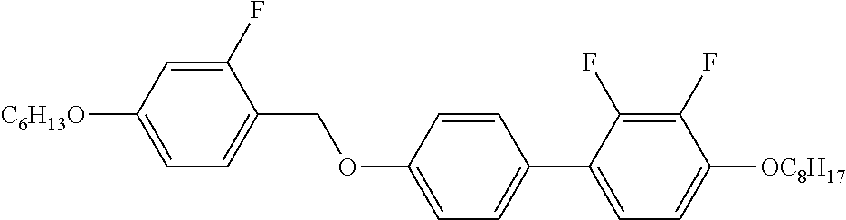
C1(F)=CC([C6H13O])=CC=C1COC1=CC=C(C2=CC=C([OC8H17])C(F)=C2F)C=C1
